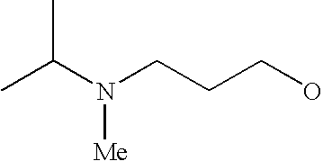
C(CCO)N(C(C)C)[Me]
